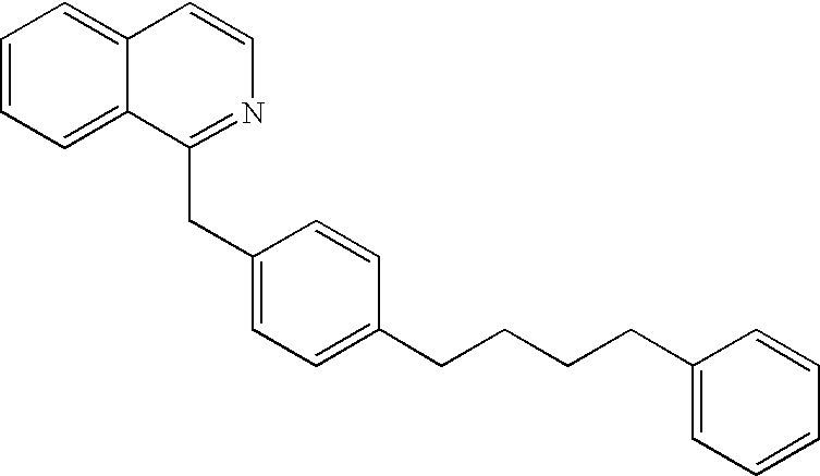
C1=CC=C2C(=C1)C=CN=C2CC1=CC=C(CCCCC2=CC=CC=C2)C=C1
